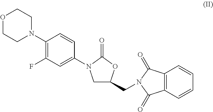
O1CCN(C2=C(F)C=C(N3CC(CN4C(=O)C5=C(C4=O)C=CC=C5)OC3=O)C=C2)CC1
